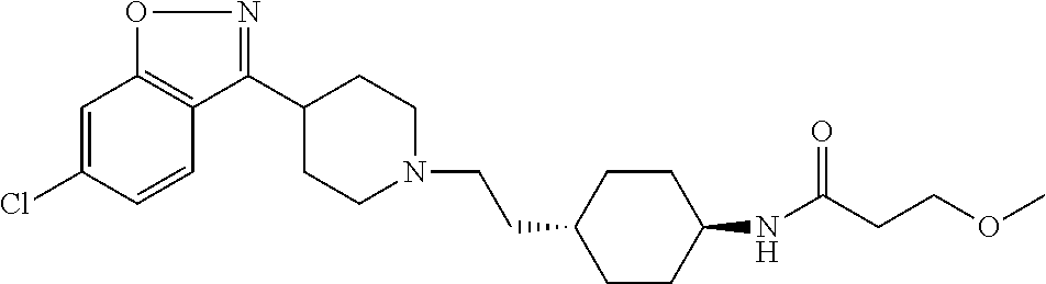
C1=C(Cl)C=CC2=C1ON=C2C1CCN(CCC2CCC(NC(=O)CCOC)CC2)CC1
